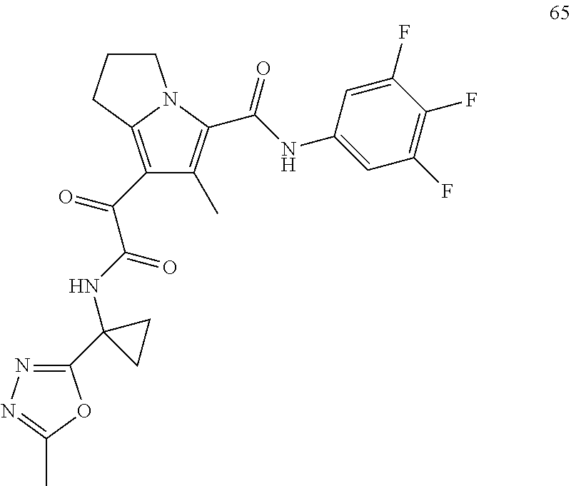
C1(C(=O)C(NC2(C3=NN=C(C)O3)CC2)=O)=C2N(C(C(NC3=CC(F)=C(F)C(F)=C3)=O)=C1C)CCC2
